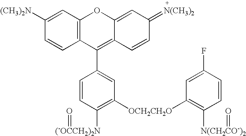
C1([(CH3)2N])=CC2=C(C=C1)C(C1=CC([OCH2CH2O]C3=C([N(CH2CO-)2]=O)C=CC(F)=C3)=C([(-OCCH2)2N]=O)C=C1)=C1C(=CC(=[N(CH3)2])C=C1)O2
